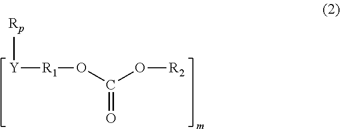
[Y]([R1]OC(O[R2])=O)[Rp]
